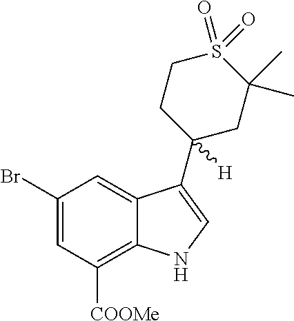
C1(Br)=CC([COOMe])=C2C(=C1)C(C1([H])CC(C)(C)S(=O)(=O)CC1)=CN2
